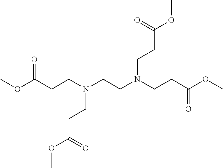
COC(CCN(CCN(CCC(OC)=O)CCC(OC)=O)CCC(OC)=O)=O
